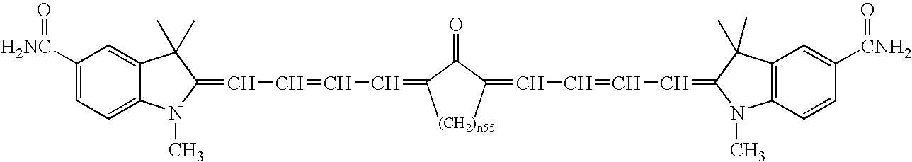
C1([H2NC]=O)=CC=C2C(=C1)C(C)(C)C(=CC=CC=C(C)C(C(C)=CC=CC=C1N(C)C3=C(C1(C)C)C=C([CNH2]=O)C=C3)=O)N2C
